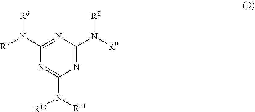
C1(N([R7])[R6])=NC(N([R9])[R8])=NC(N([R11])[R10])=N1
